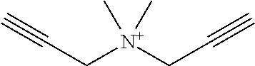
C(C[N+](CC#C)(C)C)#C
